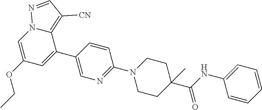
C1=C(C2=CC(OCC)=CN3C2=C([CN])C=N3)C=CC(N2CCC(C(NC3=CC=CC=C3)=O)(C)CC2)=N1
